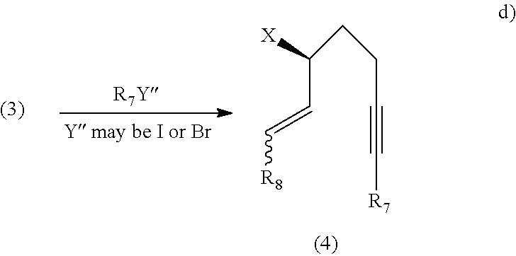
C(C=C[R8])([X])CCC#C[R7]
